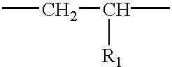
CCC([R1])C
